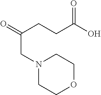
OC(CCC(CN1CCOCC1)=O)=O
